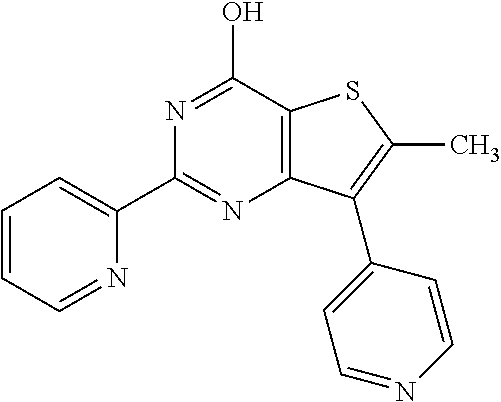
C1(C2=NC3=C(C(O)=N2)SC(C)=C3C2=CC=NC=C2)=CC=CC=N1
